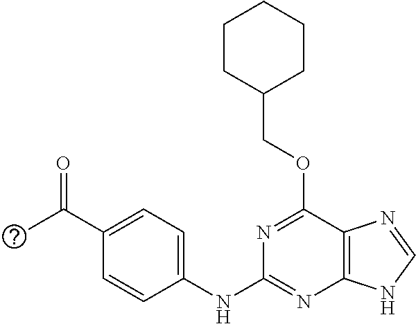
C1CC(COC2=NC(NC3=CC=C(C(C)=O)C=C3)=NC3=C2N=CN3)CCC1
